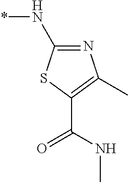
N(*)C1=NC(C)=C(C(NC)=O)S1
